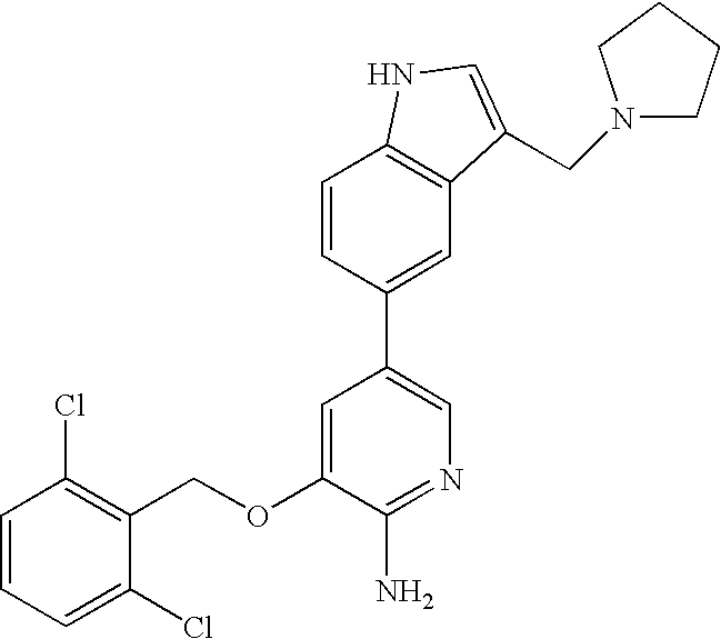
C1=CC=C(Cl)C(COC2=CC(C3=CC4=C(C=C3)NC=C4CN3CCCC3)=CN=C2N)=C1Cl
